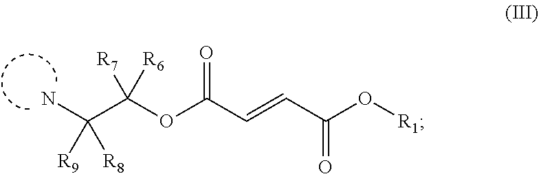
NC(C(OC(C=CC(O[R1])=O)=O)([R7])[R6])([R9])[R8]
